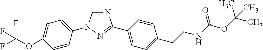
N1=CN(C2=CC=C(OC(F)(F)F)C=C2)N=C1C1=CC=C(CCNC(OC(C)(C)C)=O)C=C1
